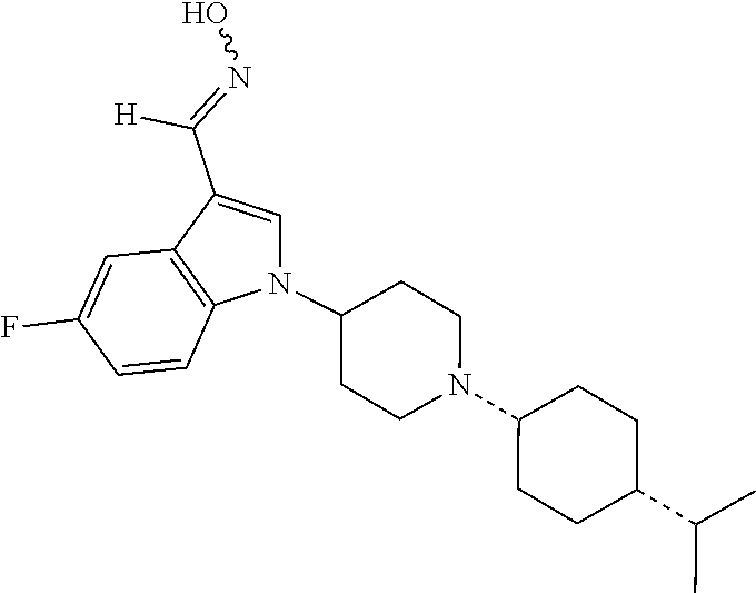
N1(C2CCN(C3CCC(C(C)C)CC3)CC2)C=C(C(=NO)[H])C2=C1C=CC(F)=C2
